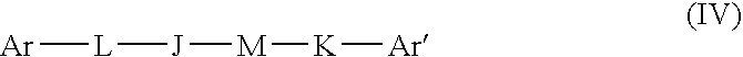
[Ar][L][J][M][K][Ar]
